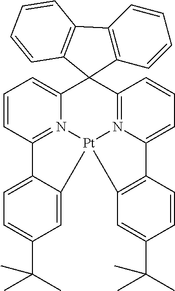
C1=CC2=N3C(=C1)C1(C4=N5C(=CC=C4)C4=C(C=C(C(C)(C)C)C=C4)[Pt]35C3=CC(C(C)(C)C)=CC=C23)C2=C(C=CC=C2)C2=C1C=CC=C2
